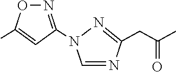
N1=C(N2C=NC(CC(C)=O)=N2)C=C(C)O1
